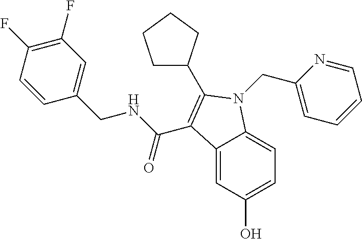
C12=CC(O)=CC=C1N(CC1=CC=CC=N1)C(C1CCCC1)=C2C(NCC1=CC(F)=C(F)C=C1)=O
